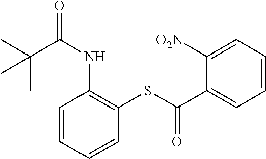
CC(C(NC1=C(SC(C2=CC=CC=C2[O2N])=O)C=CC=C1)=O)(C)C
